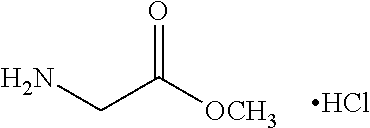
NCC([OCH3])=O.Cl
